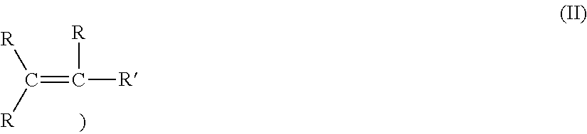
[R]C([R])=C([R])[R]
